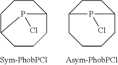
C1C2CCCC(CC1)P2Cl.C12CCCCC(CC1)P2Cl
